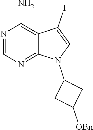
N1=C2C(=C(N)N=C1)C(I)=CN2C1CC([OBn])C1
